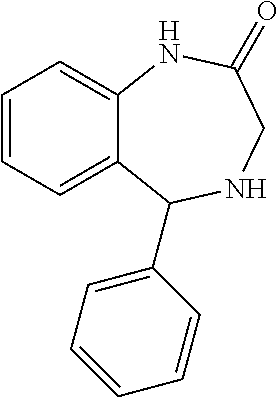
C12=CC=CC=C1C(C1=CC=CC=C1)NCC(=O)N2
